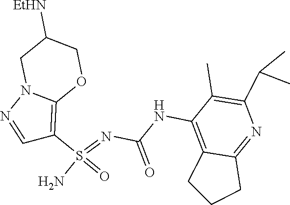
C(NC1=C2C(=NC(C(C)C)=C1C)CCC2)(N=S(N)(=O)C1=C2N(N=C1)CC([EtHN])CO2)=O
